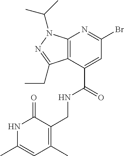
C12=C(C(C(=O)NCC3=C(C)C=C(C)NC3=O)=CC(Br)=N1)C(CC)=NN2C(C)C
